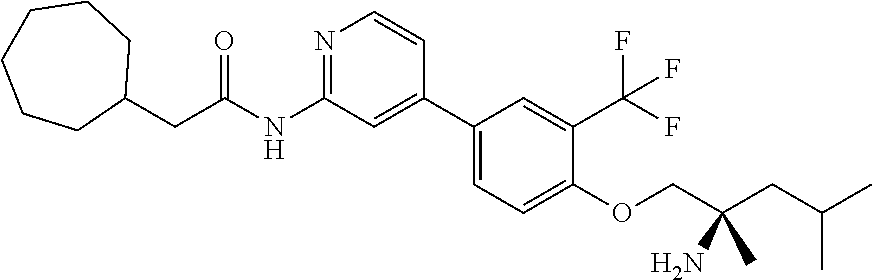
N1=C(NC(CC2CCCCCC2)=O)C=C(C2=CC=C(OCC(CC(C)C)(C)N)C(C(F)(F)F)=C2)C=C1
